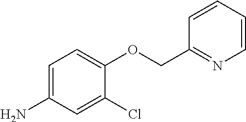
C1=C(N)C=C(Cl)C(OCC2=NC=CC=C2)=C1
